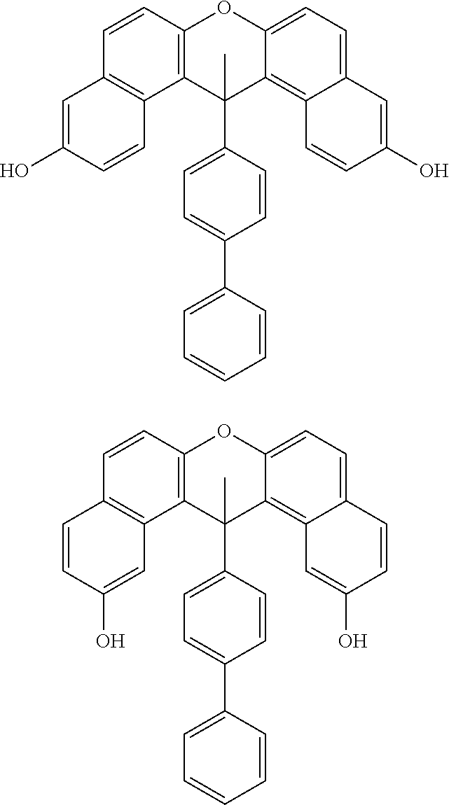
C1=CC2=C(C3=C1C=C(O)C=C3)C(C)(C1=CC=C(C3=CC=CC=C3)C=C1)C1=C3C(=CC=C1O2)C=C(O)C=C3.C1=CC2=C(C3=C1C=CC(O)=C3)C(C)(C1=CC=C(C3=CC=CC=C3)C=C1)C1=C3C(=CC=C1O2)C=CC(O)=C3
